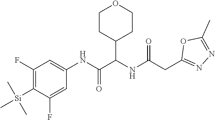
C1(F)=C([Si](C)(C)C)C(F)=CC(NC(C(NC(CC2=NN=C(C)O2)=O)C2CCOCC2)=O)=C1
